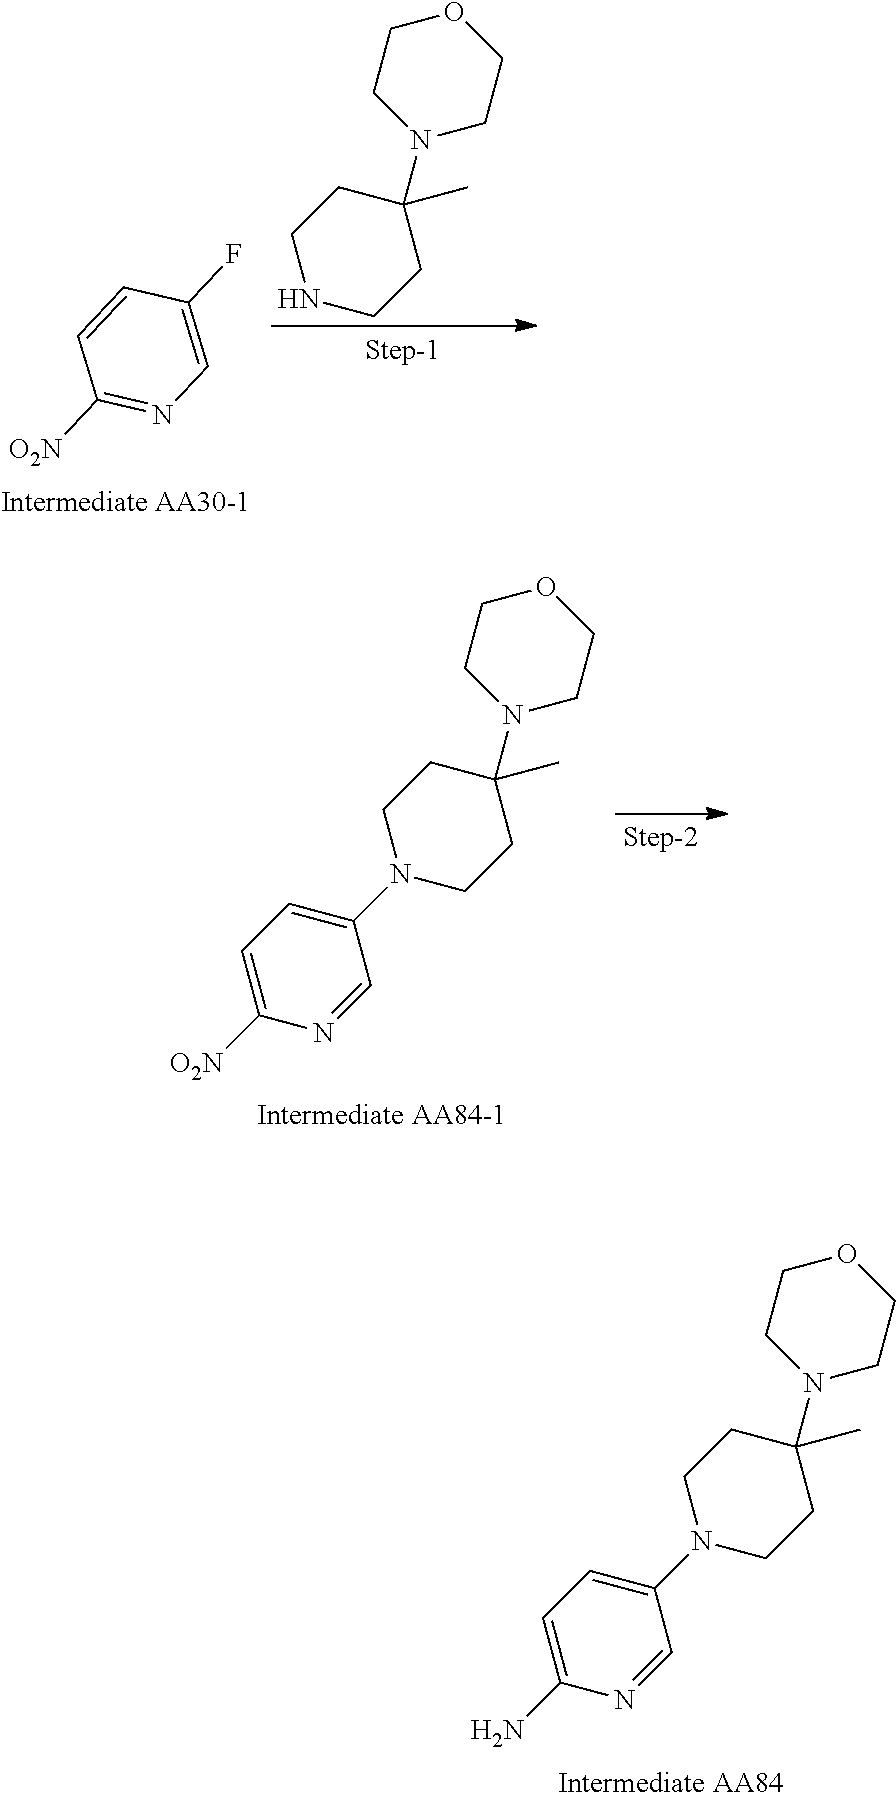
C1(N2CCOCC2)(C)CCNCC1.C1=CC(F)=CN=C1[O2N].C1(N2CCOCC2)(C)CCN(C2=CC=C([O2N])N=C2)CC1.C1(N2CCOCC2)(C)CCN(C2=CC=C(N)N=C2)CC1
